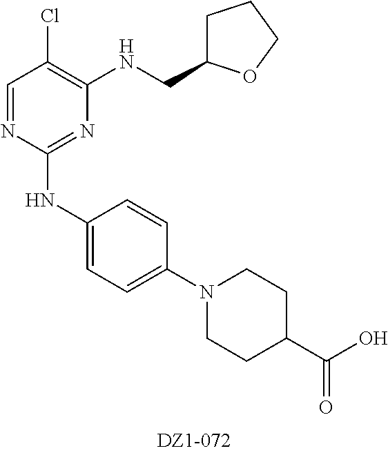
C1=NC(NC2=CC=C(N3CCC(C(=O)O)CC3)C=C2)=NC(NCC2CCCO2)=C1Cl
